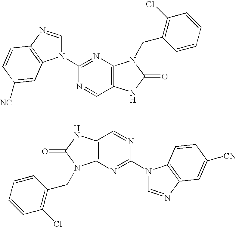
C12=C(N=C(N3C=NC4=C3C=C([NC])C=C4)N=C1)N(CC1=C(Cl)C=CC=C1)C(=O)N2.C12=C(N=C(N3C=NC4=C3C=CC([CN])=C4)N=C1)N(CC1=C(Cl)C=CC=C1)C(=O)N2
